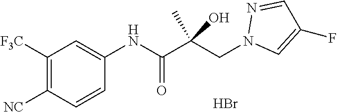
C1([F3C])=C([NC])C=CC(NC(C(CN2C=C(F)C=N2)(C)O)=O)=C1.Br
